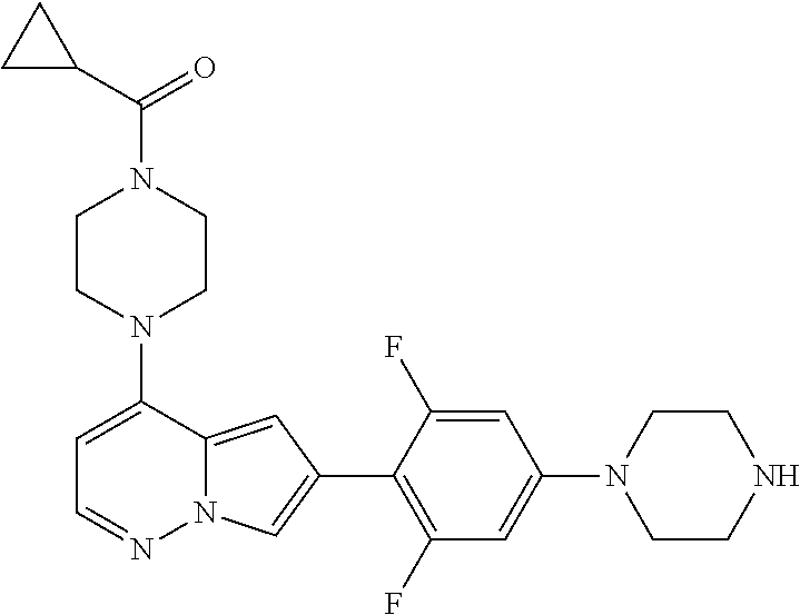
N1(C2=CC=NN3C2=CC(C2=C(F)C=C(N4CCNCC4)C=C2F)=C3)CCN(C(C2CC2)=O)CC1
